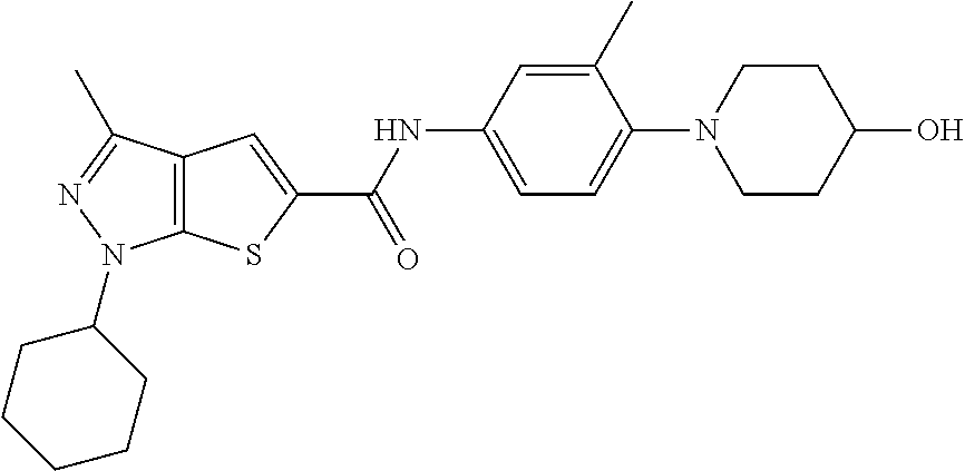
C12=C(C(C)=NN1C1CCCCC1)C=C(C(NC1=CC=C(N3CCC(O)CC3)C(C)=C1)=O)S2
